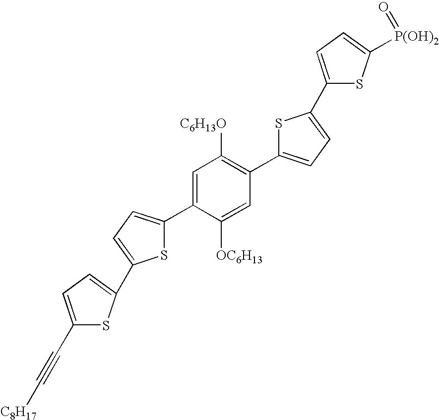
C1(C#C[C8H17])=CC=C(C2=CC=C(C3=CC([C6H13O])=C(C4=CC=C(C5=CC=C([P(OH)2]=O)S5)S4)C=C3[OC6H13])S2)S1
